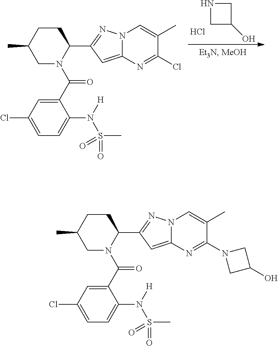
N1CC(O)C1.Cl.C1CC(C)CN(C(C2=CC(Cl)=CC=C2N([H])S(C)(=O)=O)=O)C1C1=NN2C(=C1)N=C(Cl)C(C)=C2.C1CC(C)CN(C(C2=CC(Cl)=CC=C2N([H])S(C)(=O)=O)=O)C1C1=NN2C(=C1)N=C(N1CC(O)C1)C(C)=C2
